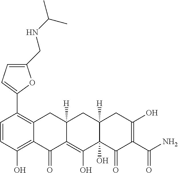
C1=CC(O)=C2C(=C1C1=CC=C(CNC(C)C)O1)CC1([H])C(=C(O)C3(O)C([H])(C1)CC(O)=C(C(N)=O)C3=O)C2=O
